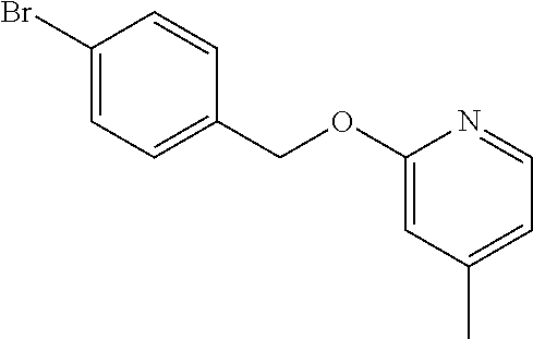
C1(Br)=CC=C(COC2=CC(C)=CC=N2)C=C1
